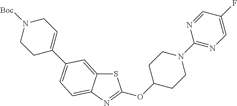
S1C2=CC(C3=CCN([Boc])CC3)=CC=C2N=C1OC1CCN(C2=NC=C(F)C=N2)CC1
